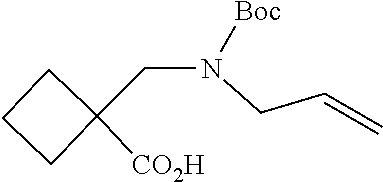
C1CCC1(CN(CC=C)[Boc])[CO2H]
